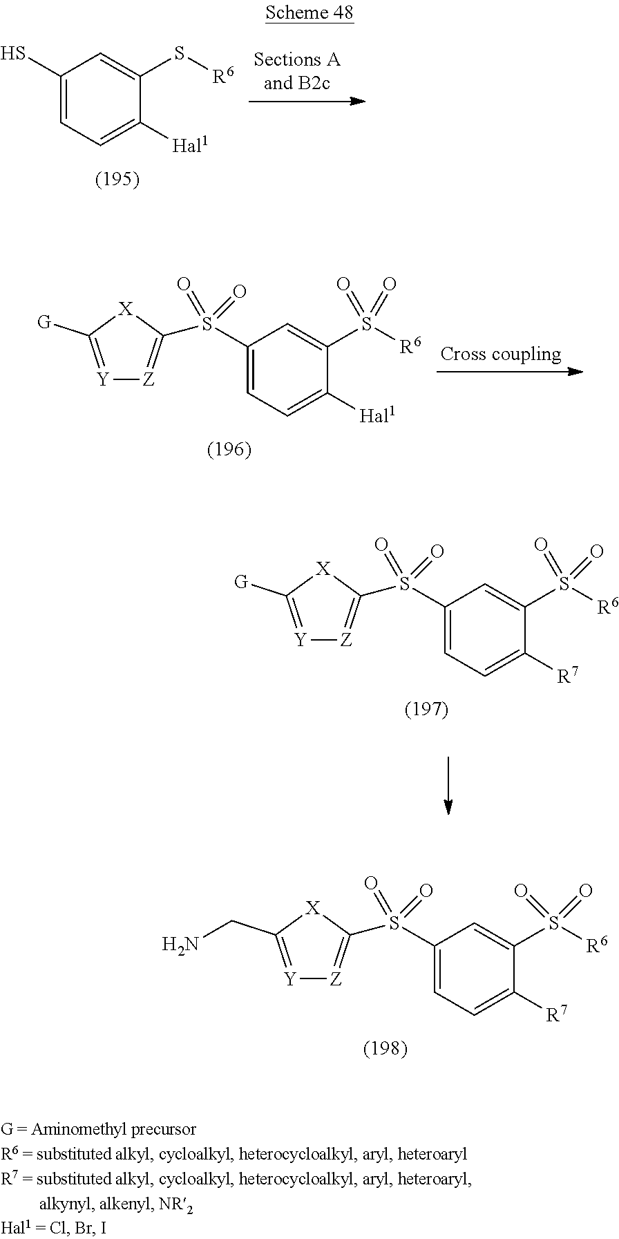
C1(S(C2=[Z][Y]=C(CN)[X]2)(=O)=O)=CC=C([R7])C(S([R6])(=O)=O)=C1.C1(S)=CC=C([Hal1])C(S[R6])=C1.C1(S(C2=[Z][Y]=C([G])[X]2)(=O)=O)=CC=C([Hal1])C(S([R6])(=O)=O)=C1.C1(S(C2=[Z][Y]=C([G])[X]2)(=O)=O)=CC=C([R7])C(S([R6])(=O)=O)=C1
